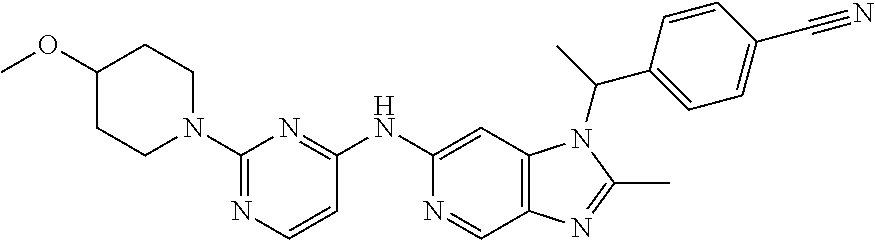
C1(NC2=NC(N3CCC(OC)CC3)=NC=C2)=CC2=C(C=N1)N=C(C)N2C(C1=CC=C(C#N)C=C1)C
